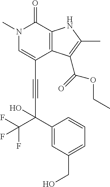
C(C1=CN(C)C(=O)C2=C1C(C(=O)OCC)=C(C)N2)#CC(C1=CC(CO)=CC=C1)(C(F)(F)F)O
